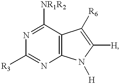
C1([R3])=NC2=C(C([NR1R2])=N1)C([R6])=C([H])N2[H]
